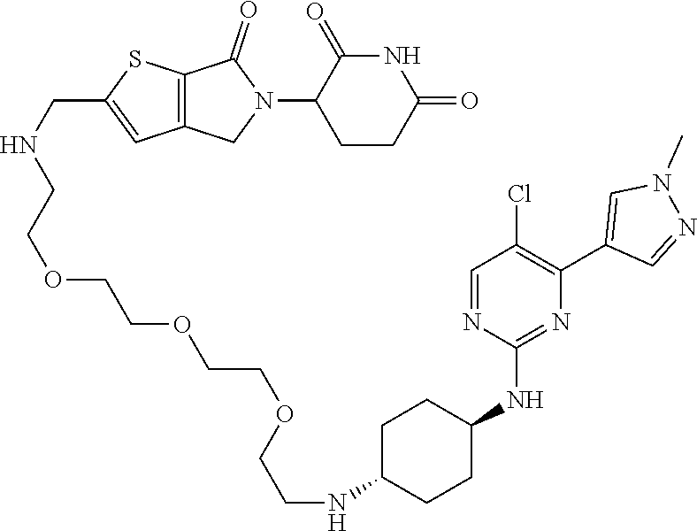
C1CC(=O)NC(=O)C1N1C(=O)C2=C(C1)C=C(CNCCOCCOCCOCCNC1CCC(NC3=NC(C4=CN(C)N=C4)=C(Cl)C=N3)CC1)S2
